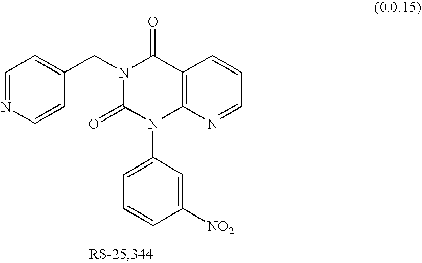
C1=NC=CC(CN2C(=O)N(C3=CC=CC([NO2])=C3)C3=C(C2=O)C=CC=N3)=C1
